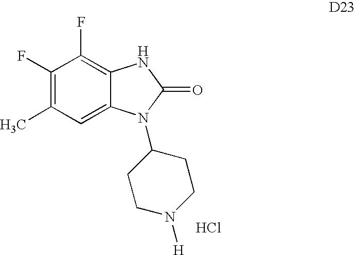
C1(F)=C(C)C=C2C(=C1F)NC(=O)N2C1CCN([H])CC1.Cl
